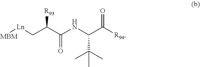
[MBM][Ln]CC(C(NC(C([R94])=O)C(C)(C)C)=O)[R93]
